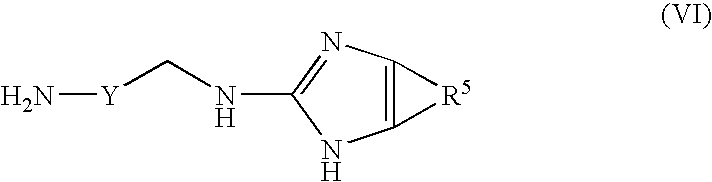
N[Y]CNC1=NC2=C(N1)[R5]2
